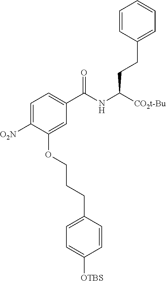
C1=CC(CCC([CO2t-Bu])NC(C2=CC=C([O2N])C(OCCCC3=CC=C([OTBS])C=C3)=C2)=O)=CC=C1
